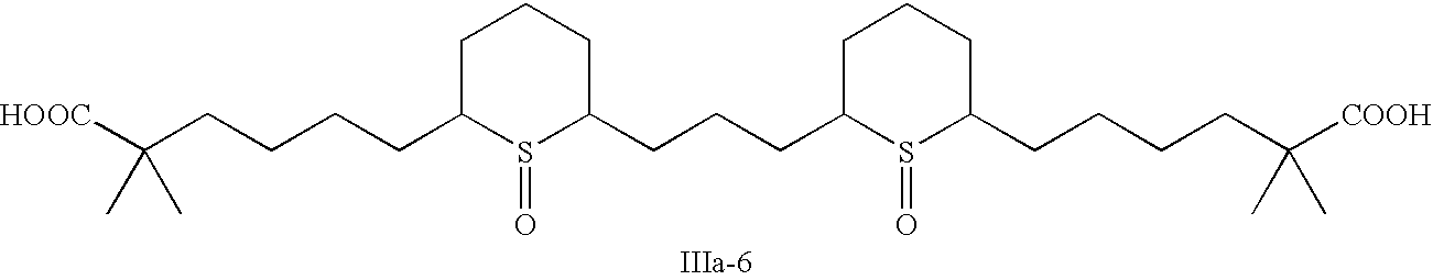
C1C(CCCCC([HOOC])(C)C)S(=O)C(CCCC2S(=O)C(CCCCC([COOH])(C)C)CCC2)CC1
